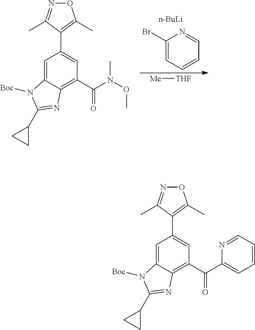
BrC1=CC=CC=N1.[n-BuLi].[Me][THF].C1=C2C(=C(C(N(OC)C)=O)C=C1C1=C(C)ON=C1C)N=C(C1CC1)N2[Boc].C1=C2C(=C(C(C3=CC=CC=N3)=O)C=C1C1=C(C)ON=C1C)N=C(C1CC1)N2[Boc]
